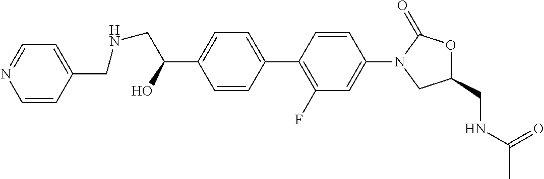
C1=CC(C2=C(F)C=C(N3CC(CNC(C)=O)OC3=O)C=C2)=CC=C1C(O)CNCC1=CC=NC=C1
